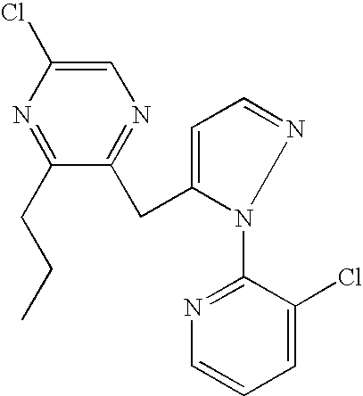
C1=C(Cl)N=C(CCC)C(CC2=CC=NN2C2=NC=CC=C2Cl)=N1
